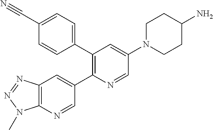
C1(C2=C(C3=CC=C(C#N)C=C3)C=C(N3CCC(N)CC3)C=N2)=CC2=C(N=C1)N(C)N=N2
